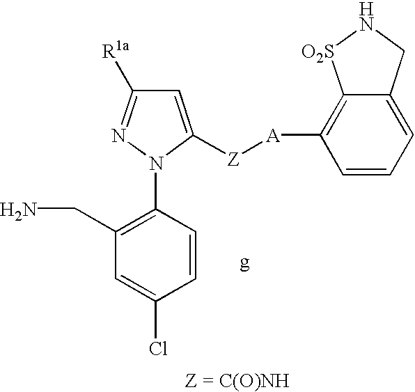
C1(CN)=C(N2N=C([R1a])C=C2[Z][A]C2=C3C(=CC=C2)CN[O2S]3)C=CC(Cl)=C1
